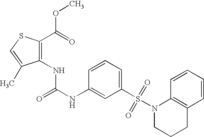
C1(NC(NC2=CC(S(N3CCCC4=C3C=CC=C4)(=O)=O)=CC=C2)=O)=C(C(=O)OC)SC=C1C
